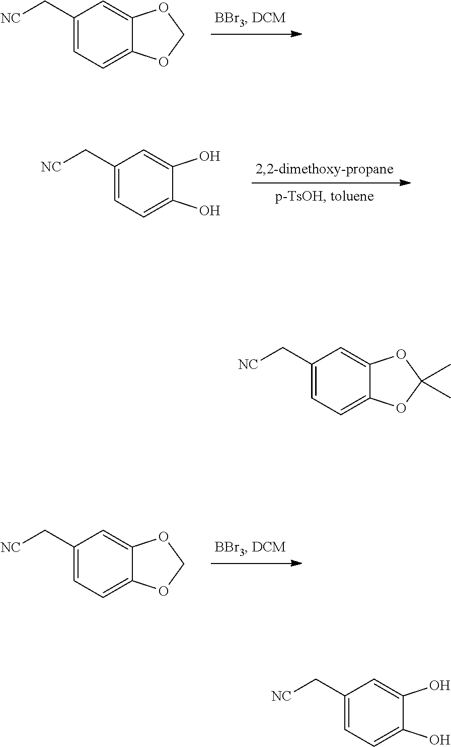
C1(C[NC])=CC=C2C(=C1)OCO2.C1(C[NC])=CC=C(O)C(O)=C1.C1(C[NC])=CC=C2C(=C1)OCO2.C1(C[NC])=CC=C2C(=C1)OC(C)(C)O2.C1(C[NC])=CC=C(O)C(O)=C1
